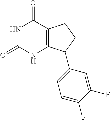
N1C(=O)NC2=C(C1=O)CCC2C1=CC=C(F)C(F)=C1
